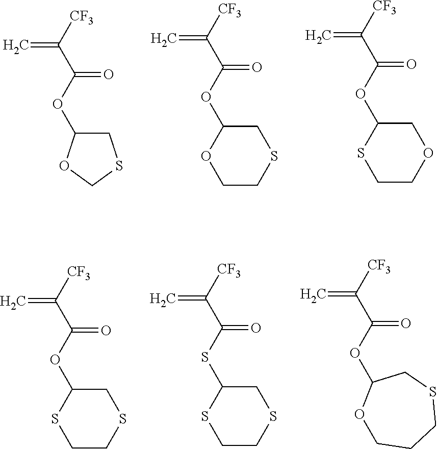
[CF3]C(C(OC1CSCCO1)=O)=C.[CF3]C(C(OC1COCCS1)=O)=C.[CF3]C(C(OC1CSCO1)=O)=C.[CF3]C(C(OC1CSCCS1)=O)=C.[CF3]C(C(SC1CSCCS1)=O)=C.[CF3]C(C(OC1OCCCSC1)=O)=C
